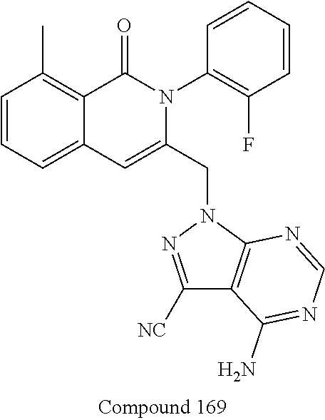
C1=CC=C2C(=C1C)C(=O)N(C1=C(F)C=CC=C1)C(CN1N=C([NC])C3=C1N=CN=C3N)=C2
